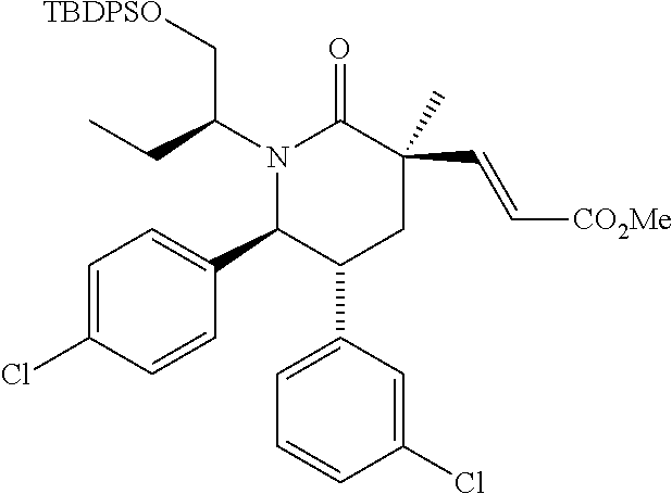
C1=C(Cl)C=CC(C2C(C3=CC=CC(Cl)=C3)CC(C=C[CO2Me])(C)C(=O)N2C(CC)C[TBDPSO])=C1
